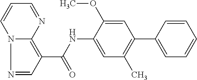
N1=CC(C(=O)NC2=CC(C)=C(C3=CC=CC=C3)C=C2OC)=C2N1C=CC=N2
